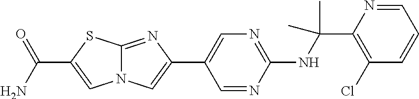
C1(C2=CN=C(NC(C)(C)C3=C(Cl)C=CC=N3)N=C2)=CN2C(=N1)SC(C(N)=O)=C2
